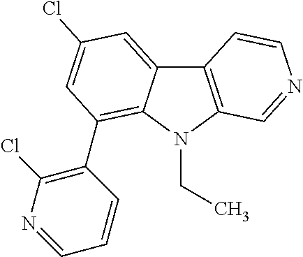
C12=C(N(CC)C3=C(C4=C(Cl)N=CC=C4)C=C(Cl)C=C13)C=NC=C2
